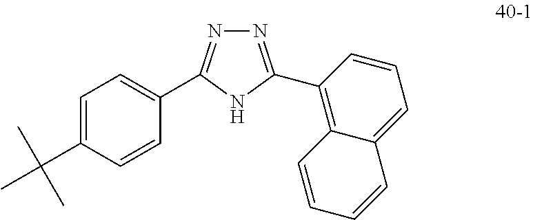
N1=C(C2=C3C(=CC=C2)C=CC=C3)NC(C2=CC=C(C(C)(C)C)C=C2)=N1
